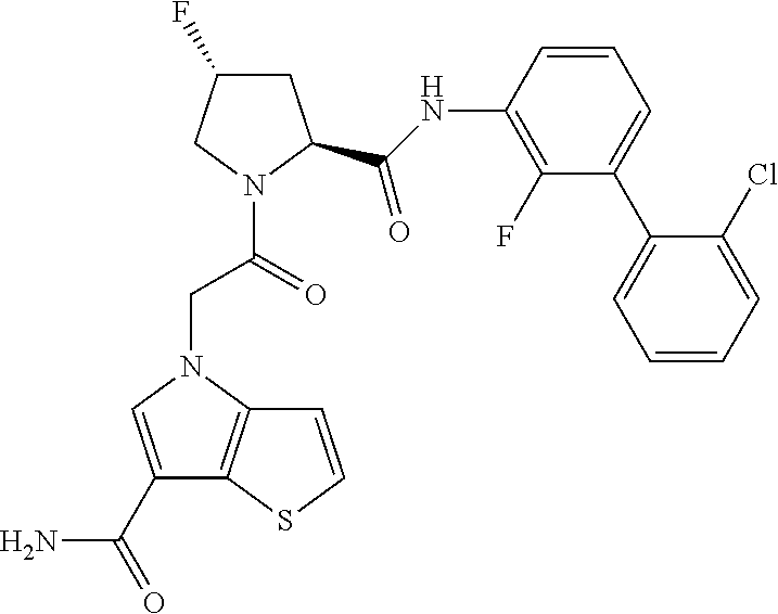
C1C(F)CN(C(CN2C3=C(C(C(=O)N)=C2)SC=C3)=O)C1C(NC1=C(F)C(C2=CC=CC=C2Cl)=CC=C1)=O
